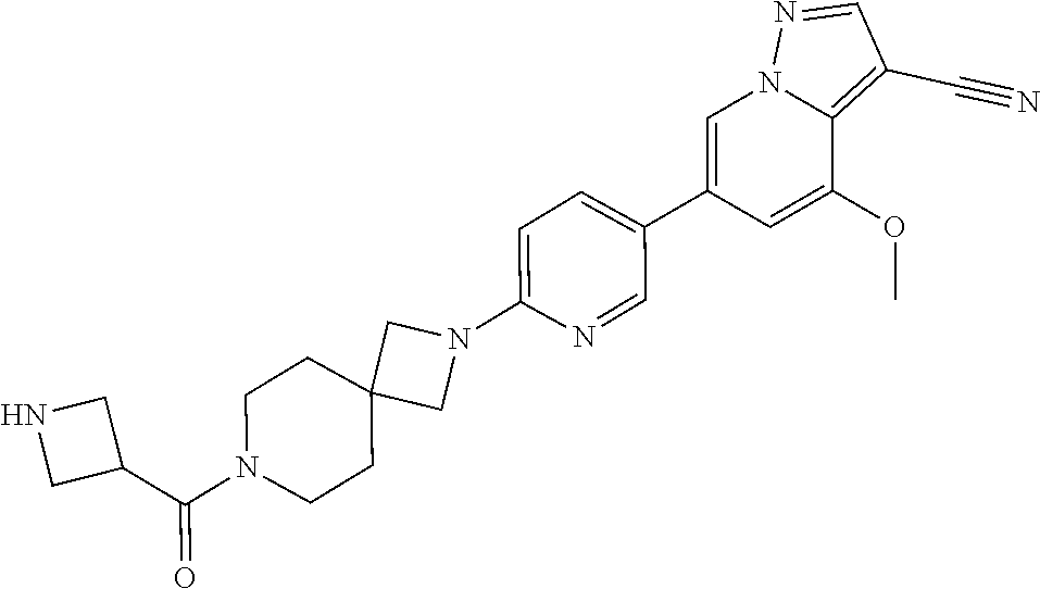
C1(C2=CC=C(N3CC4(CCN(C(C5CNC5)=O)CC4)C3)N=C2)=CN2C(=C(C#N)C=N2)C(OC)=C1
